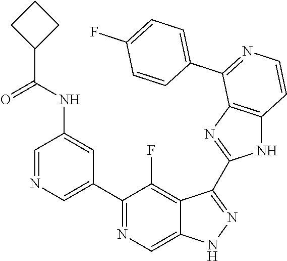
C1=NC=C(C2=NC=C3C(=C2F)C(C2=NC4=C(N2)C=CN=C4C2=CC=C(F)C=C2)=NN3)C=C1NC(C1CCC1)=O
